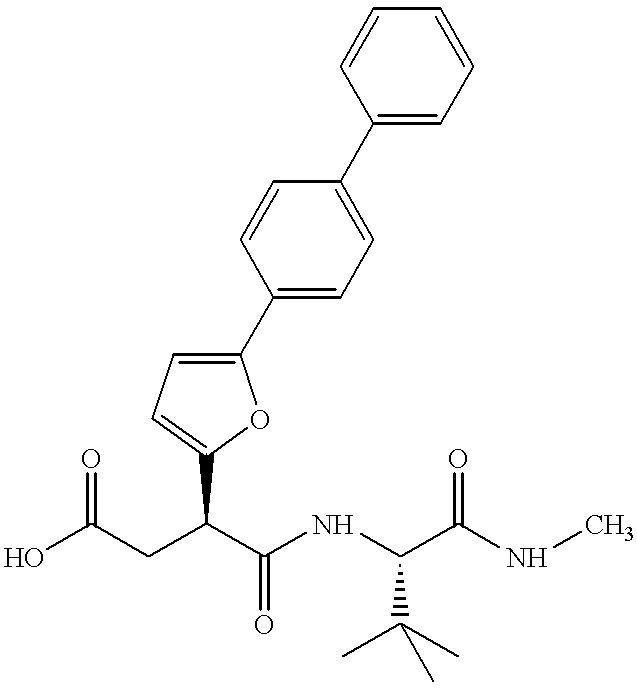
OC(CC(C(NC(C(NC)=O)C(C)(C)C)=O)C1=CC=C(C2=CC=C(C3=CC=CC=C3)C=C2)O1)=O
